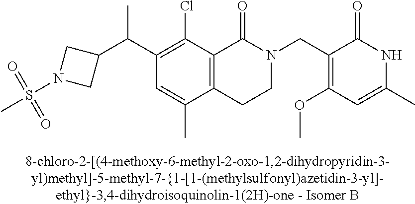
C1(C(C2=C(Cl)C3=C(C(C)=C2)CCN(CC2=C(OC)C=C(C)NC2=O)C3=O)C)CN(S(=O)(=O)C)C1
